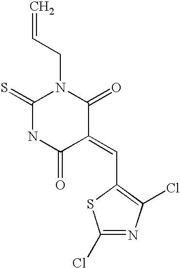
C1(=S)NC(=O)C(=CC2=C(Cl)N=C(Cl)S2)C(=O)N1CC=C
